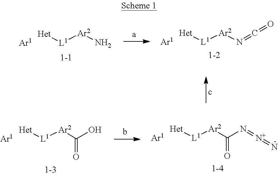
[Ar1].[Het][L1][Ar2]N=C=O.[Ar1].[Het][L1][Ar2]N.[Ar1].[Het][L1][Ar2]C(O)=O.[Ar1].[Het][L1][Ar2]C(N=[N+]=N)=O
